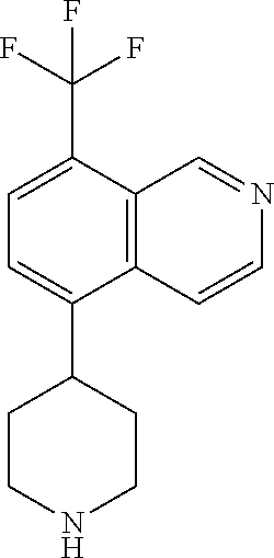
C1=C(C(F)(F)F)C2=C(C=CN=C2)C(C2CCNCC2)=C1
